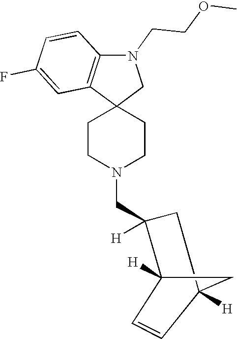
C1CN(CC2([H])CC3([H])CC2([H])C=C3)CCC12CN(CCOC)C1=C2C=C(F)C=C1
